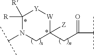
C1([R])([R])N(C(C)C)CC(CC(C(C)C)=O)([Z])[W][Y]1
